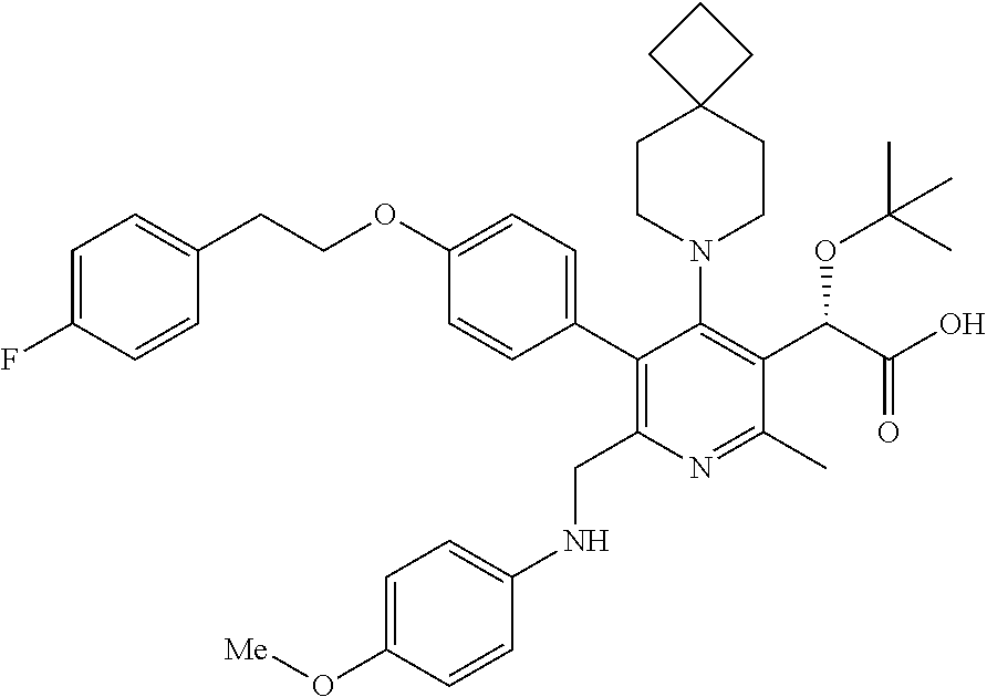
C1=C(F)C=CC(CCOC2=CC=C(C3=C(CNC4=CC=C(O[Me])C=C4)N=C(C)C(C(C(O)=O)OC(C)(C)C)=C3N3CCC4(CC3)CCC4)C=C2)=C1
